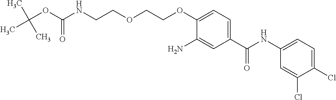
C1(C(=O)NC2=CC=C(Cl)C(Cl)=C2)=CC=C(OCCOCCNC(OC(C)(C)C)=O)C(N)=C1
